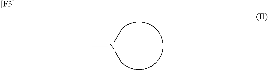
N(C)(C)C.[[F3]]
